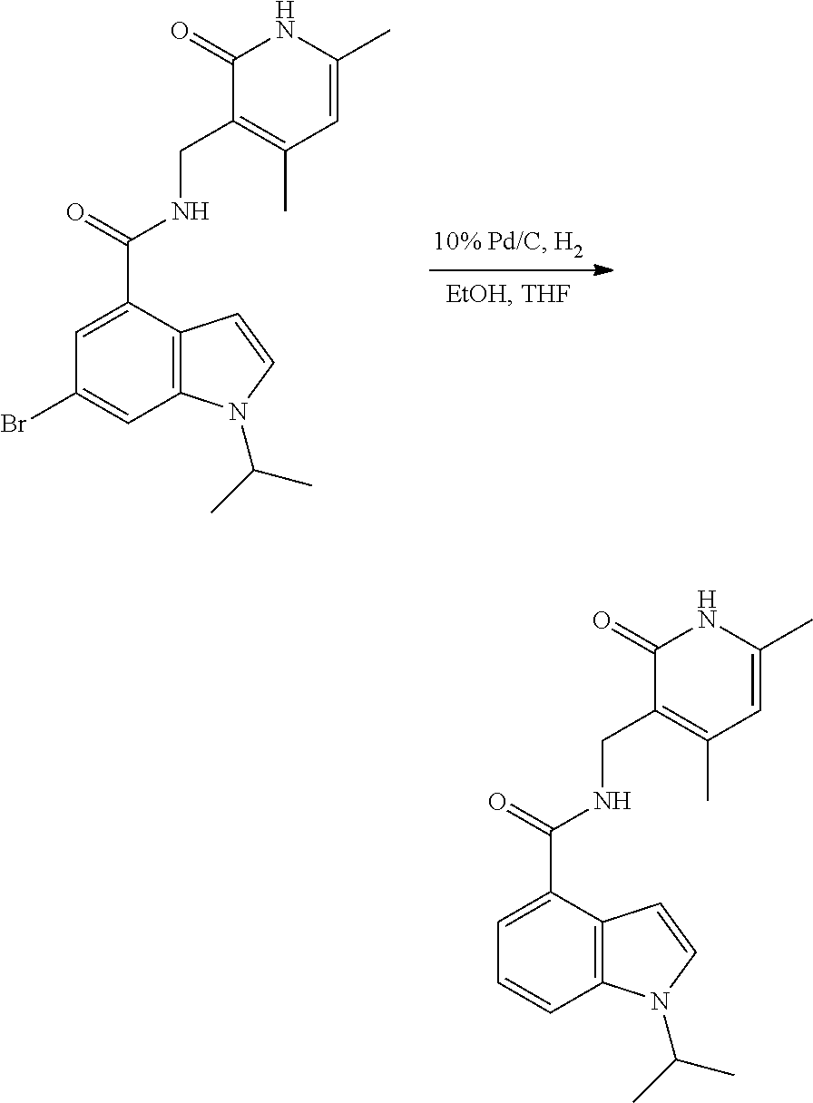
C1=C(C(NCC2=C(C)C=C(C)NC2=O)=O)C2=C(C=C1Br)N(C(C)C)C=C2.C1=C(C(NCC2=C(C)C=C(C)NC2=O)=O)C2=C(C=C1)N(C(C)C)C=C2
